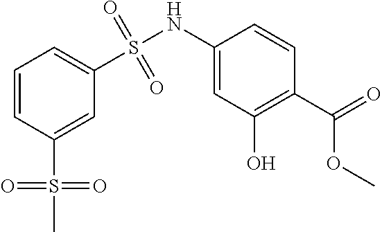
C1(NS(=O)(=O)C2=CC=CC(S(C)(=O)=O)=C2)=CC(O)=C(C(=O)OC)C=C1
